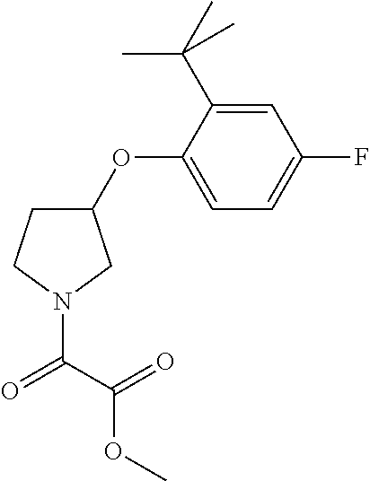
C1(OC2=CC=C(F)C=C2C(C)(C)C)CCN(C(C(=O)OC)=O)C1
